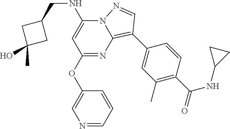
C1(OC2=CN=CC=C2)=NC2=C(C3=CC(C)=C(C(NC4CC4)=O)C=C3)C=NN2C(NCC2CC(O)(C)C2)=C1
